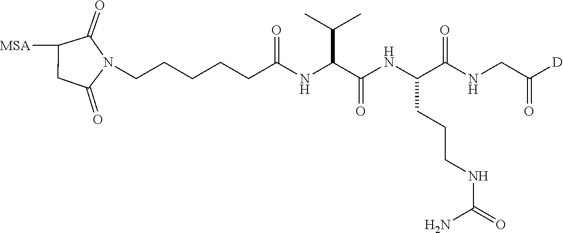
C1([MSA])CC(=O)N(CCCCCC(NC(C(NC(C(NCC([D])=O)=O)CCCNC(=O)N)=O)C(C)C)=O)C1=O
